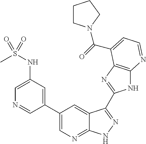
C1(C2=CN=C3C(=C2)C(C2=NC4=C(N2)N=CC=C4C(=O)N2CCCC2)=NN3)=CC(NS(C)(=O)=O)=CN=C1
